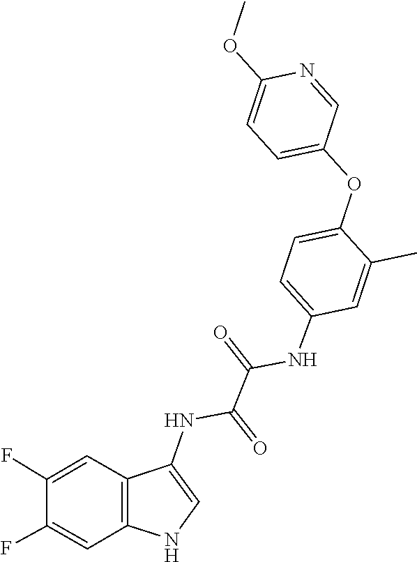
C1=C(OC2=CC=C(OC)N=C2)C(C)=CC(NC(C(NC2=CNC3=C2C=C(F)C(F)=C3)=O)=O)=C1
